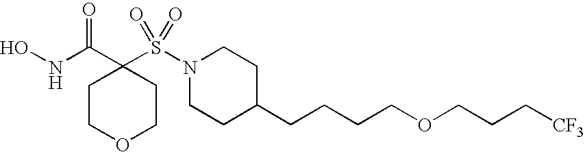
ONC(C1(S(N2CCC(CCCCOCCC[CF3])CC2)(=O)=O)CCOCC1)=O
